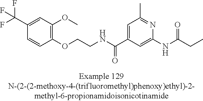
C1(C(F)(F)F)=CC(OC)=C(OCCNC(C2=CC(C)=NC(NC(CC)=O)=C2)=O)C=C1
